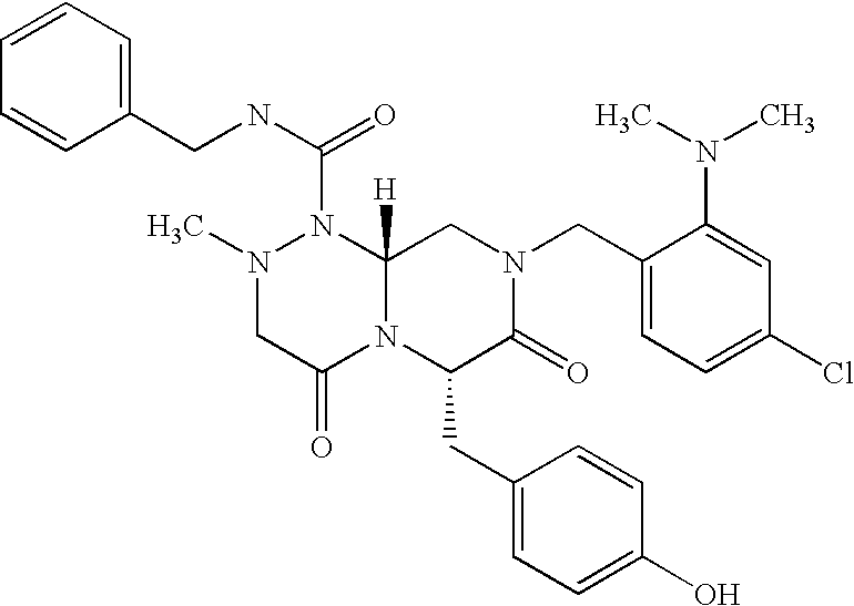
C1=CC(CNC(=O)N2N(C)CC(=O)N3C2([H])CN(CC2=CC=C(Cl)C=C2N(C)C)C(=O)C3CC2=CC=C(O)C=C2)=CC=C1
